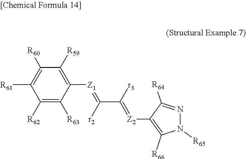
C1([R62])=C([R63])C([Z1]=C(C([r3])=[Z2]C2=C([R66])N([R65])N=C2[R64])[r2])=C([R59])C([R60])=C1[R61]
